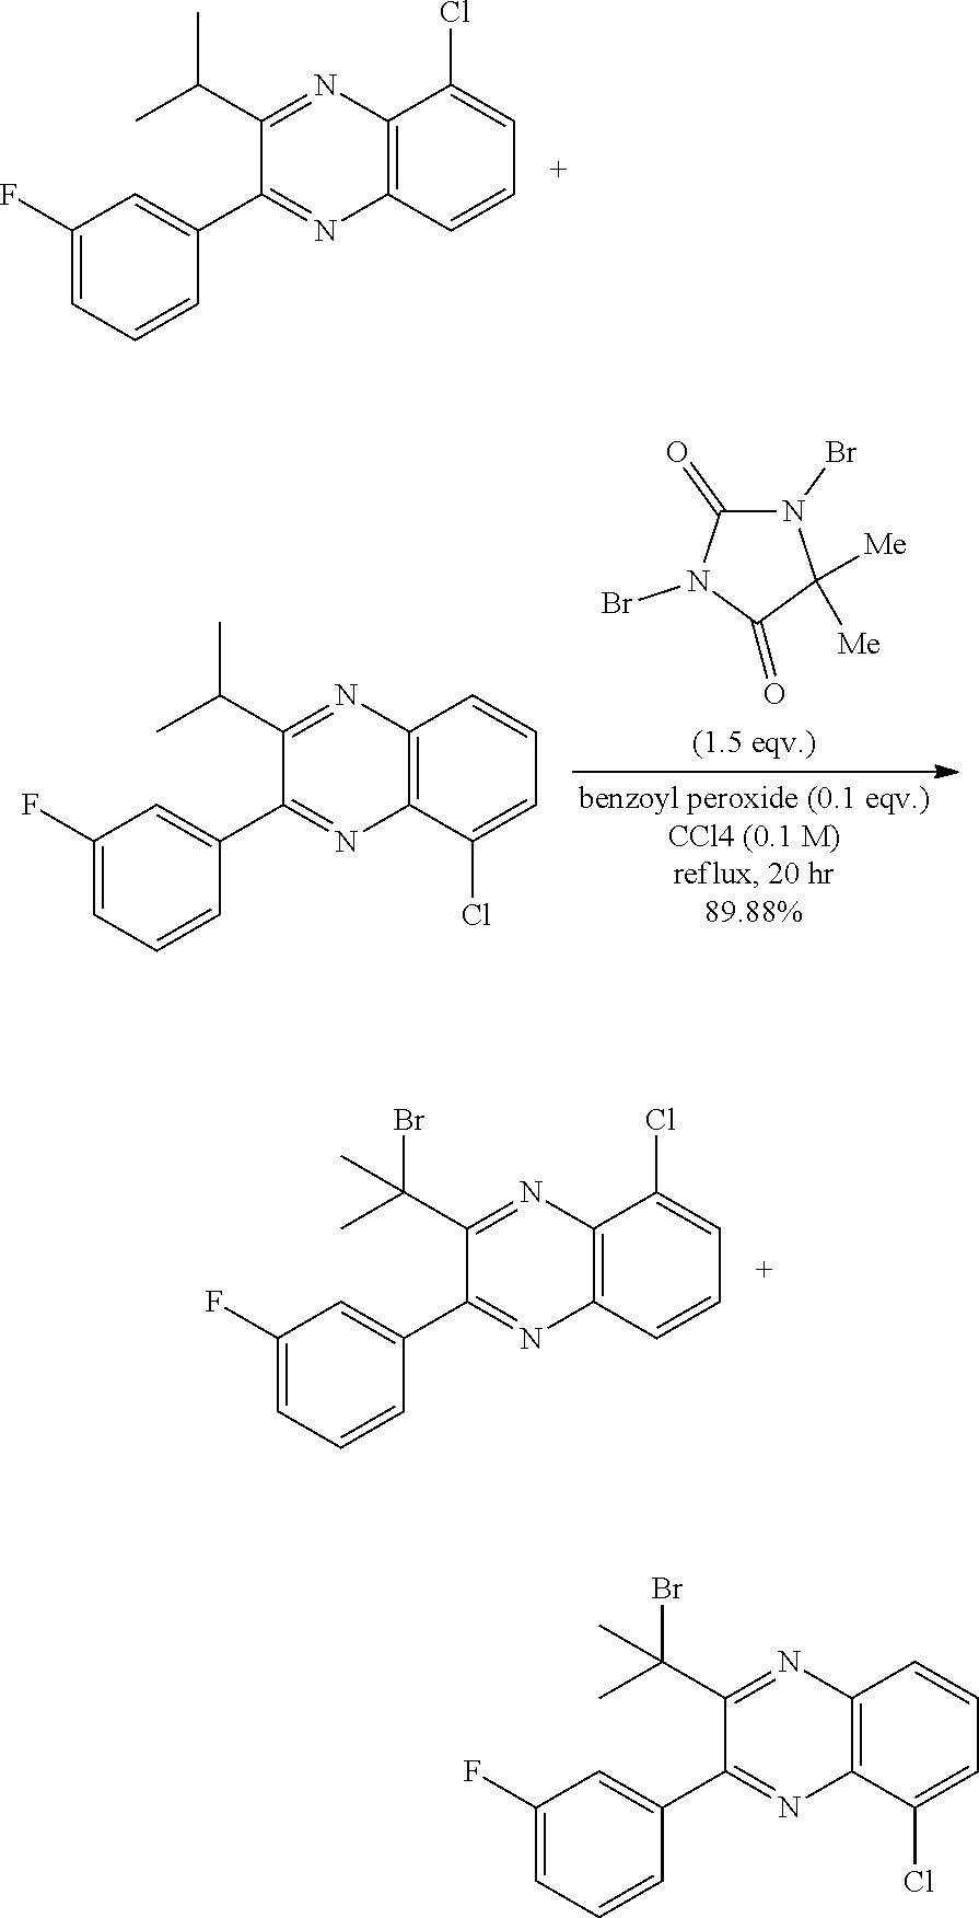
C(C1=NC2=C(N=C1C1=CC(F)=CC=C1)C=CC=C2Cl)(C)C.C1(=O)N(Br)C([Me])([Me])C(=O)N1Br.C(C1=NC2=C(N=C1C1=CC(F)=CC=C1)C(Cl)=CC=C2)(C)C.C(C1=NC2=C(N=C1C1=CC(F)=CC=C1)C=CC=C2Cl)(C)(Br)C.C(C1=NC2=C(N=C1C1=CC(F)=CC=C1)C(Cl)=CC=C2)(C)(Br)C
